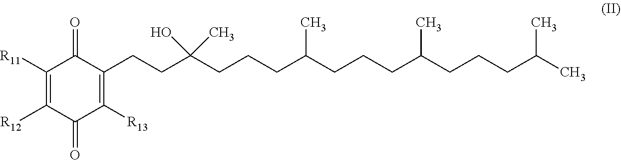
C1([R11])=C([R12])C(=O)C([R13])=C(CCC(CCCC(CCCC(CCCC(C)C)C)C)(O)C)C1=O
